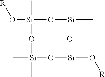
O([Si]1(C)O[Si](C)(C)O[Si](C)(O[R])O[Si](C)(C)O1)[R]
